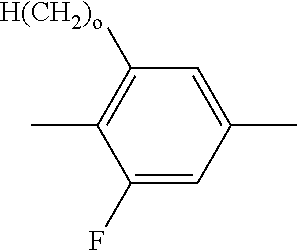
C1=C(F)C(C)=C([H(CH2)o])C=C1C
